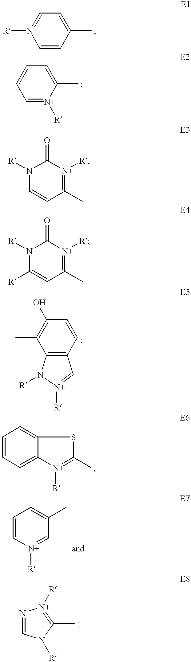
C1=CC(C)=CC=[N+]1[R].C1=[N+]([R])C(C)=CC=C1.C1(C)=[N+]([R])C(=O)N([R])C=C1.C1(C)=[N+]([R])C(=O)N([R])C([R])=C1.C12=C(C=CC(O)=C1C)C=[N+]([R])N2[R].C1=CC=C2C(=C1)SC(C)=[N+]2[R].C1=CC=C(C)C=[N+]1[R].N1=CN([R])C(C)=[N+]1[R]
